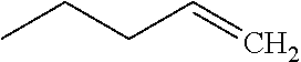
C(C=C)CC
